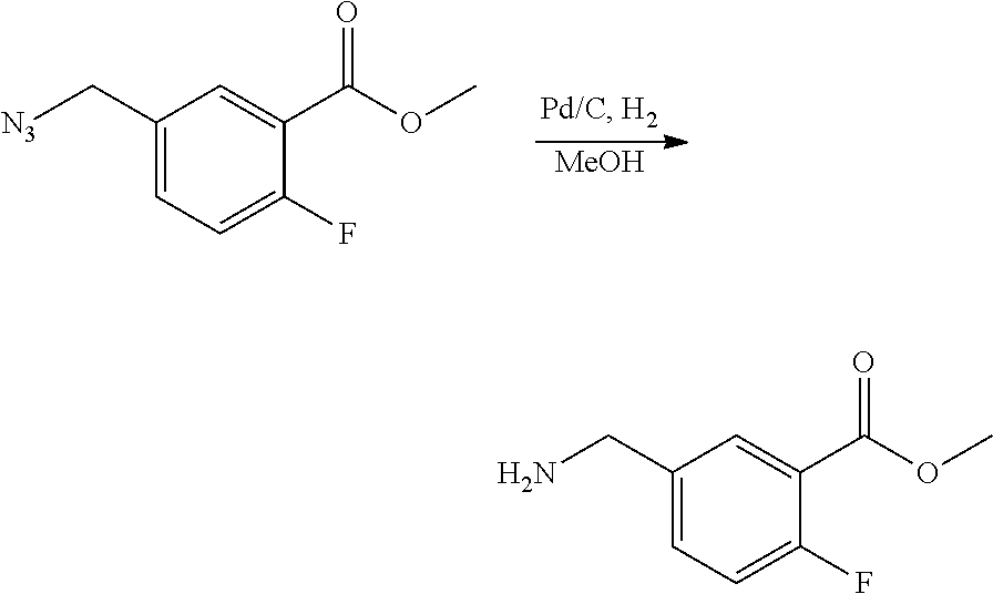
[MeOH].C1(C[N3])=CC=C(F)C(C(OC)=O)=C1.C1(CN)=CC=C(F)C(C(OC)=O)=C1
